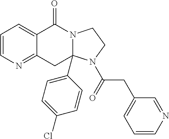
C1=CN=C2C(=C1)C(=O)N1CCN(C(CC3=CC=CN=C3)=O)C1(C1=CC=C(Cl)C=C1)C2
